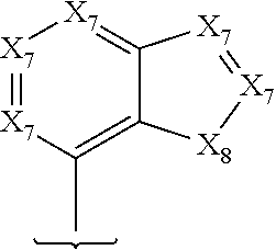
[X7]1=[X7]C(C)=C2C(=[X7]1)[X7]=[X7][X8]2
